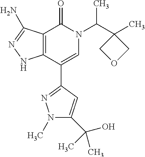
C12=C(C(C3=NN(C)C(C(O)(C)C)=C3)=CN(C(C3(C)COC3)C)C1=O)NN=C2N
